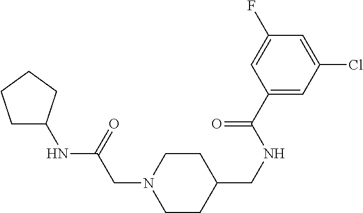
C1CC(CNC(C2=CC(Cl)=CC(F)=C2)=O)CCN1CC(NC1CCCC1)=O
